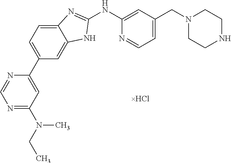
N1=C(N(CC)C)C=C(C2=CC=C3C(=C2)NC(NC2=CC(CN4CCNCC4)=CC=N2)=N3)N=C1
